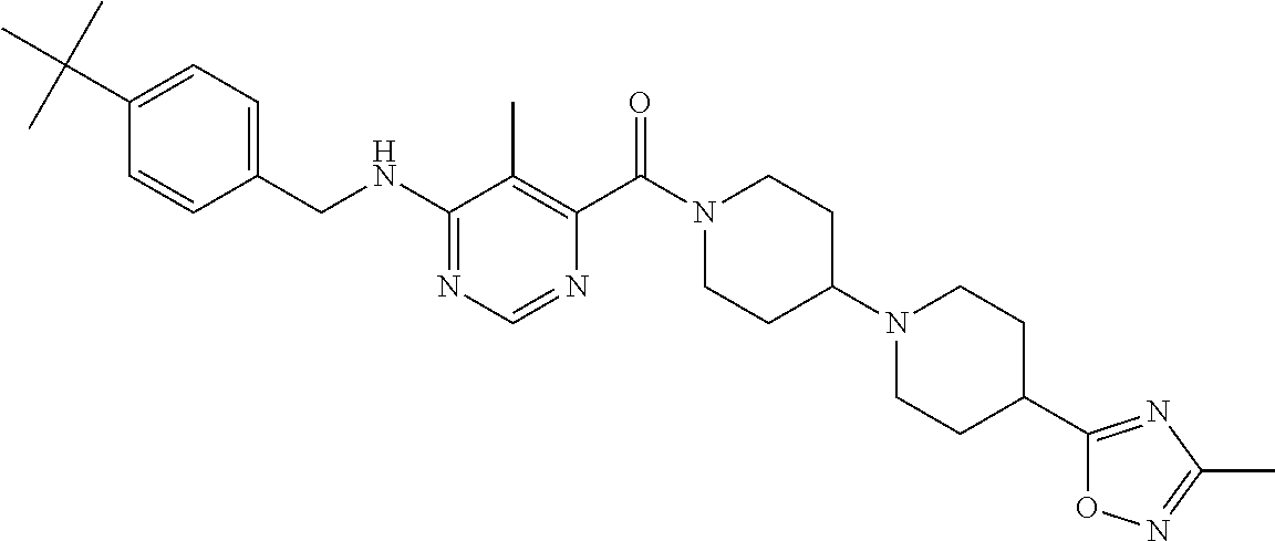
C1(NCC2=CC=C(C(C)(C)C)C=C2)=NC=NC(C(N2CCC(N3CCC(C4=NC(C)=NO4)CC3)CC2)=O)=C1C
